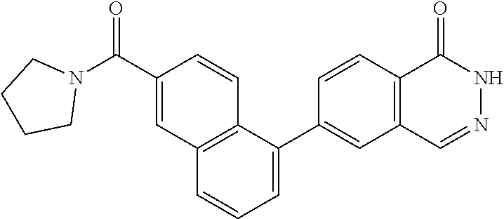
C1CCCN1C(C1=CC2=C(C=C1)C(C1=CC3=C(C=C1)C(=O)NN=C3)=CC=C2)=O
